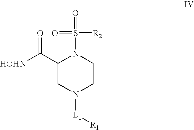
C1(C([HOHN])=O)CN([L1][R1])CCN1S(=O)([R2])=O
